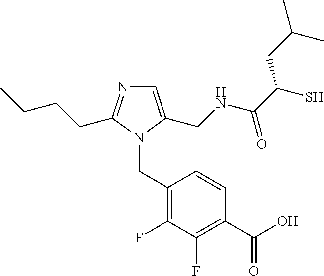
C1=C(CNC(C(S)CC(C)C)=O)N(CC2=C(F)C(F)=C(C(O)=O)C=C2)C(CCCC)=N1
